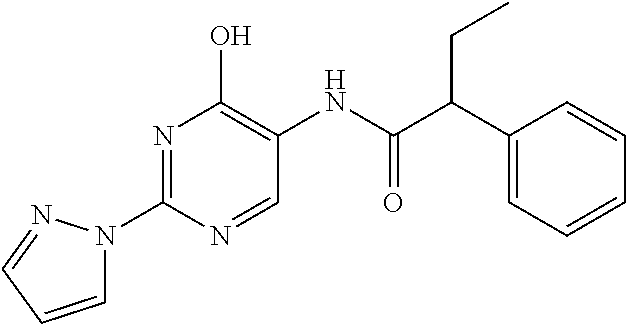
N1=C(N2C=CC=N2)N=CC(NC(C(C2=CC=CC=C2)CC)=O)=C1O
